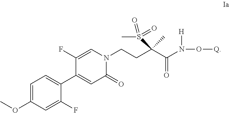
C1=C(OC)C=C(F)C(C2=CC(=O)N(CCC(C(N(O[Q])[H])=O)(C)S(C)(=O)=O)C=C2F)=C1
